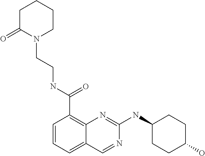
C1=CC=C2C(=C1C(NCCN1CCCCC1=O)=O)N=C(NC1CCC(O)CC1)N=C2
